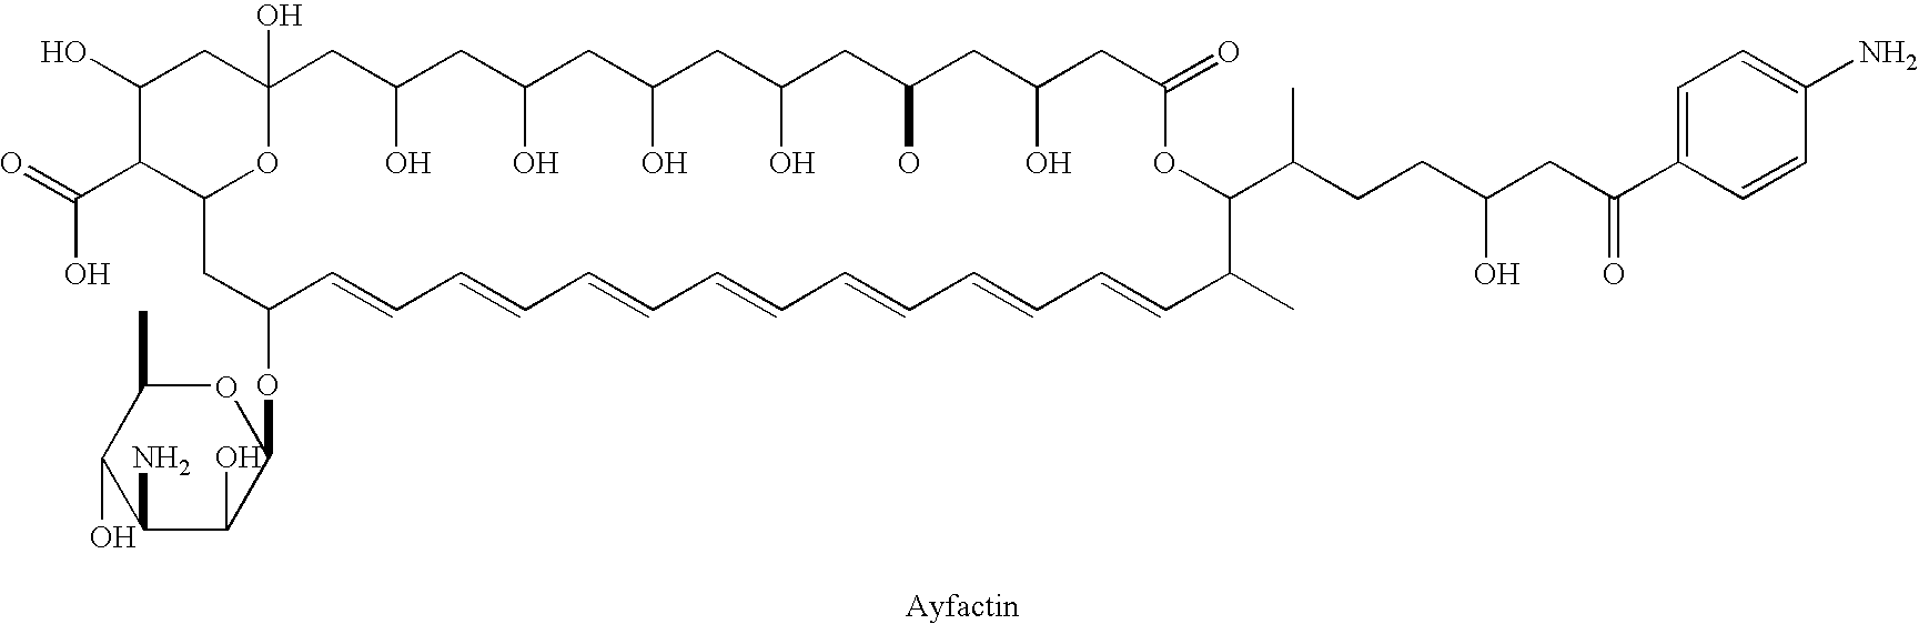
C1(O)C(C(=O)O)C2OC(O)(C1)CC(O)CC(O)CC(O)CC(O)CC(O)CC(O)CC(=O)OC(C(CCC(CC(C1=CC=C(N)C=C1)=O)O)C)C(C)C=CC=CC=CC=CC=CC=CC=CC(OC1OC(C)C(O)C(N)C1O)C2
